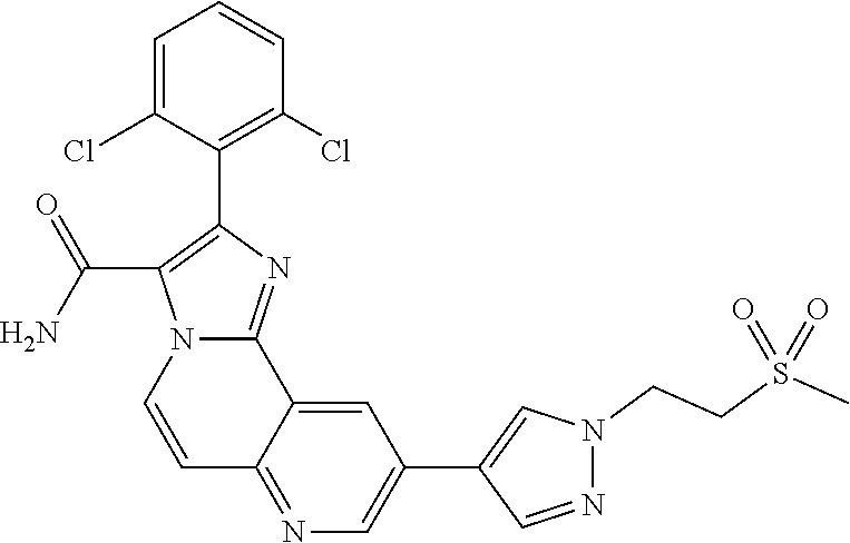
C12=NC=C(C3=CN(CCS(C)(=O)=O)N=C3)C=C1C1=NC(C3=C(Cl)C=CC=C3Cl)=C(C(N)=O)N1C=C2
